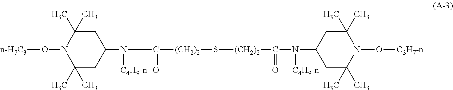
C(N([C4H9-n])C1CC(C)(C)N(O[n-H7C3])C(C)(C)C1)(=O)[(CH2)2]S[(CH2)2]C(=O)N([C4H9-n])C1CC(C)(C)N(O[C3H7-n])C(C)(C)C1
